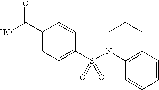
OC(=O)C1=CC=C(S(N2C3=C(CCC2)C=CC=C3)(=O)=O)C=C1
